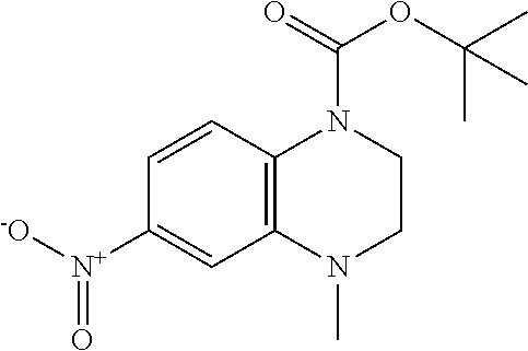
C1=CC2=C(C=C1[N+](=O)[-O])N(C)CCN2C(OC(C)(C)C)=O
